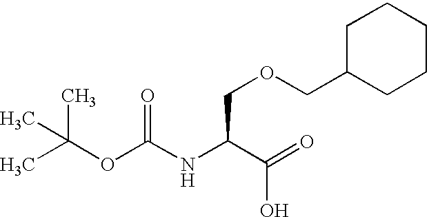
CC(OC(=O)NC(C(=O)O)COCC1CCCCC1)(C)C
